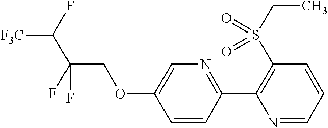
C1(C2=C(S(CC)(=O)=O)C=CC=N2)=NC=C(OCC(F)(F)C(F)[F3C])C=C1
